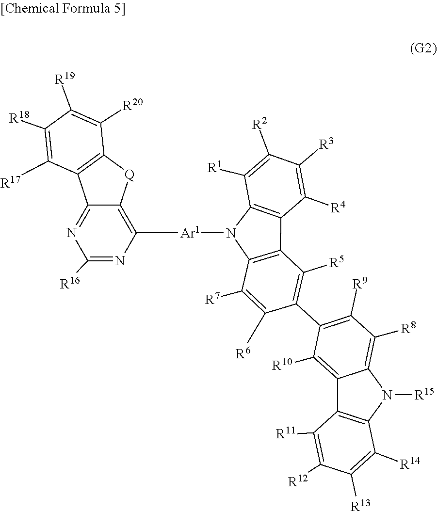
C12=C(C3=C(N1[Ar1]C1=C4[Q]C5=C(C([R17])=C([R18])C([R19])=C5[R20])C4=NC([R16])=N1)C([R7])=C([R6])C(C1=C([R9])C([R8])=C4C(=C1[R10])C1=C(N4[R15])C([R14])=C([R13])C([R12])=C1[R11])=C3[R5])C([R4])=C([R3])C([R2])=C2[R1]
